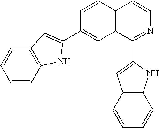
C1=CC2=C(C=C1)C=C(C1=CC3=C(C=CN=C3C3=CC4=C(N3)C=CC=C4)C=C1)N2
